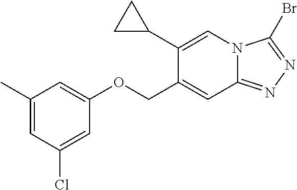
C1(C)=CC(Cl)=CC(OCC2=CC3=NN=C(Br)N3C=C2C2CC2)=C1
